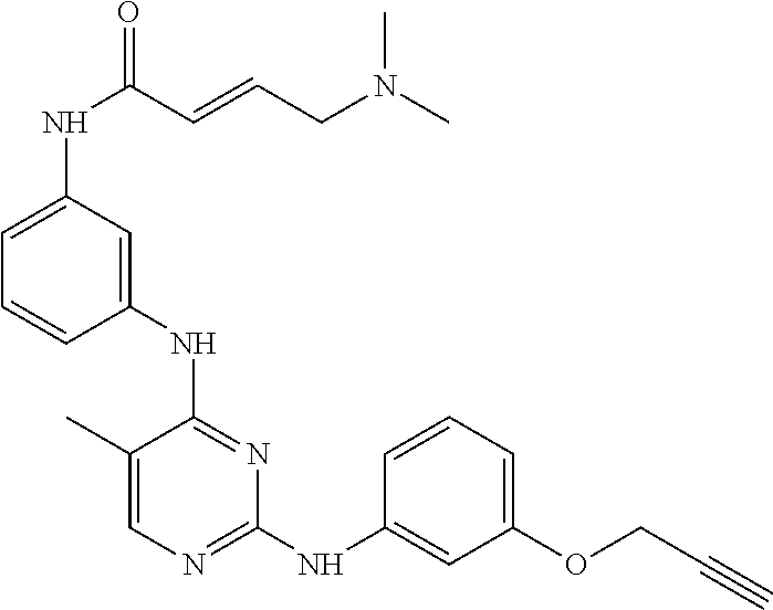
C1(C)=CN=C(NC2=CC(OCC#C)=CC=C2)N=C1NC1=CC(NC(=O)C=CCN(C)C)=CC=C1
